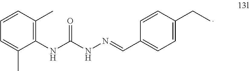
C1=CC(C)=C(NC(NN=CC2=CC=C(CC)C=C2)=O)C(C)=C1
